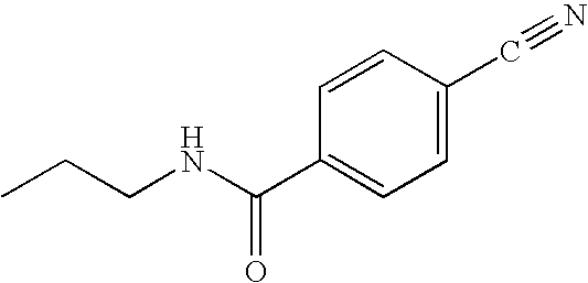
CCCNC(C1=CC=C(C#N)C=C1)=O
